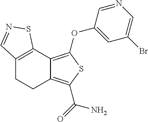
C12=C(C3=C(OC4=CC(Br)=CN=C4)SC(C(=O)N)=C3CC1)SN=C2
